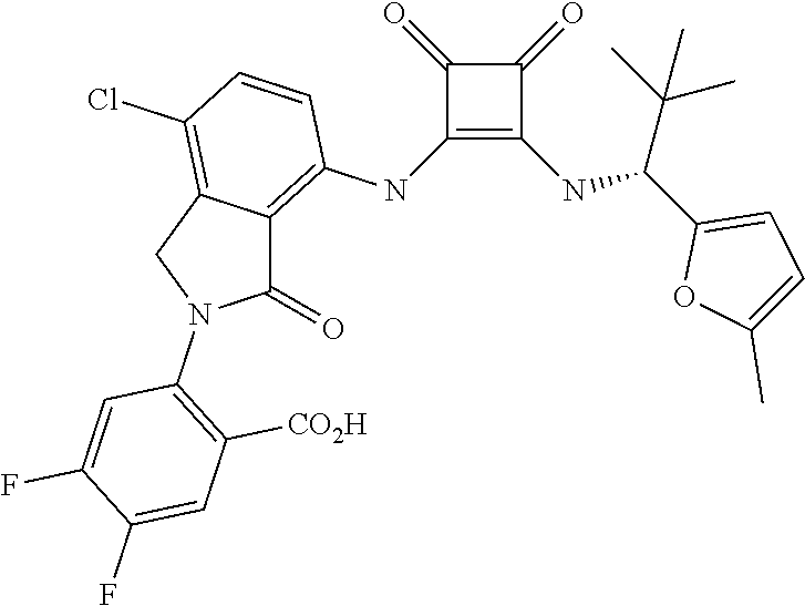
C1(NC2=C3C(=C(Cl)C=C2)CN(C2=C([CO2H])C=C(F)C(F)=C2)C3=O)=C(NC(C2=CC=C(C)O2)C(C)(C)C)C(=O)C1=O
